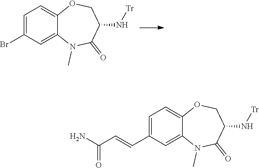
C12=CC=C(Br)C=C1N(C)C(=O)C(N[Tr])CO2.C12=CC(C=CC(N)=O)=CC=C1OCC(N[Tr])C(=O)N2C
